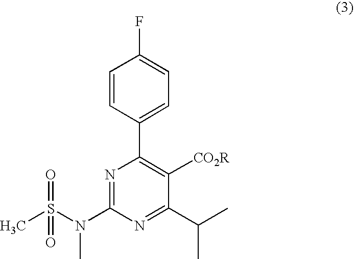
C1=CC(C2=C([CO2R])C(C(C)C)=NC(N(C)S(=O)(C)=O)=N2)=CC=C1F
